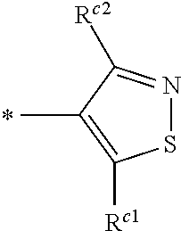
S1N=C([Rc2])C(C)=C1[Rc1]
